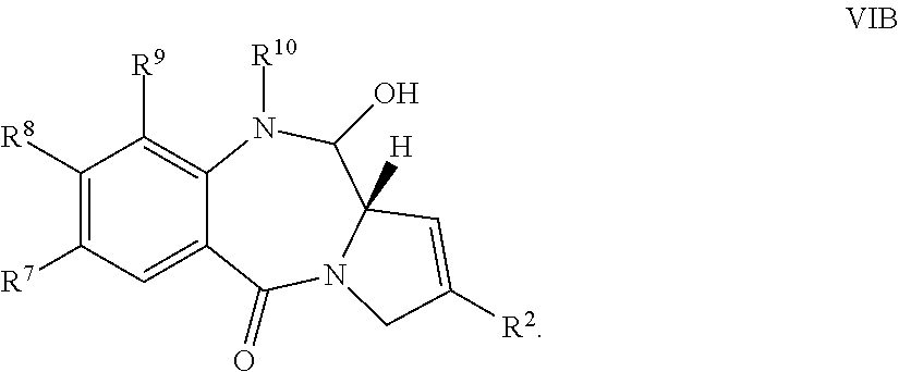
C1([R8])=C([R7])C=C2C(=C1[R9])N([R10])C(O)C1([H])N(C2=O)CC([R2])=C1
